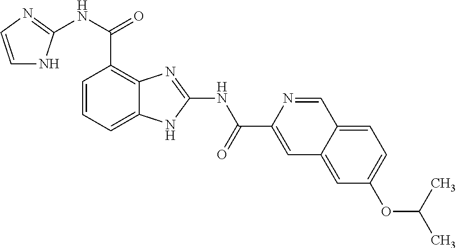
C1=CC=C2C(=C1C(NC1=NC=CN1)=O)N=C(NC(C1=CC3=CC(OC(C)C)=CC=C3C=N1)=O)N2
